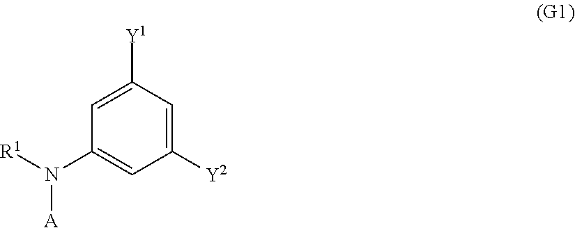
N([R1])(C1=CC([Y2])=CC([Y1])=C1)[A]
